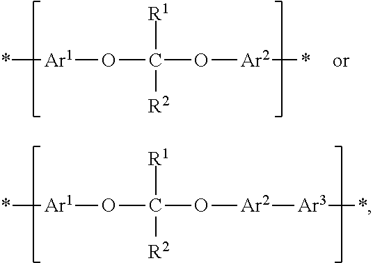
*[Ar1]OC(O[Ar2][Ar3]*)([R1])[R2].*[Ar1]OC(O[Ar2]*)([R1])[R2]
